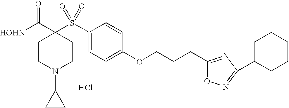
[HOHN]C(C1(S(C2=CC=C(OCCCC3=NC(C4CCCCC4)=NO3)C=C2)(=O)=O)CCN(C2CC2)CC1)=O.Cl
